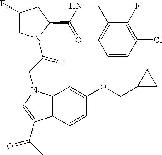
C12=C(C=CC(OCC3CC3)=C1)C(C(C)=O)=CN2CC(=O)N1CC(F)CC1C(NCC1=CC=CC(Cl)=C1F)=O
